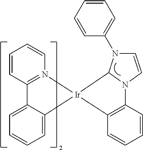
C1=CC2=N(C=C1)[Ir]1(C3=CC=CC=C23)C2=C(N3C=CN(C4=CC=CC=C4)C31)C=CC=C2
